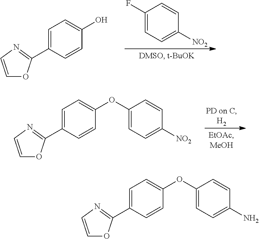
C1(F)=CC=C([NO2])C=C1.C1=CN=C(C2=CC=C(O)C=C2)O1.C1=CN=C(C2=CC=C(OC3=CC=C([NO2])C=C3)C=C2)O1.C1=CN=C(C2=CC=C(OC3=CC=C(N)C=C3)C=C2)O1
